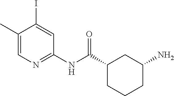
C1(C)=CN=C(NC(C2CC(N)CCC2)=O)C=C1I
